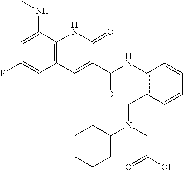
c(o)(C1=CC2=C(NC1=O)C(NC)=CC(F)=C2)Nc1c(CN(C2CCCCC2)CC(=O)O)C=CC=C1
